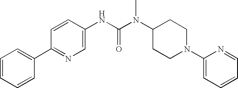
C1=CC=CC(C2=NC=C(NC(N(C3CCN(C4=CC=CC=N4)CC3)C)=O)C=C2)=C1
